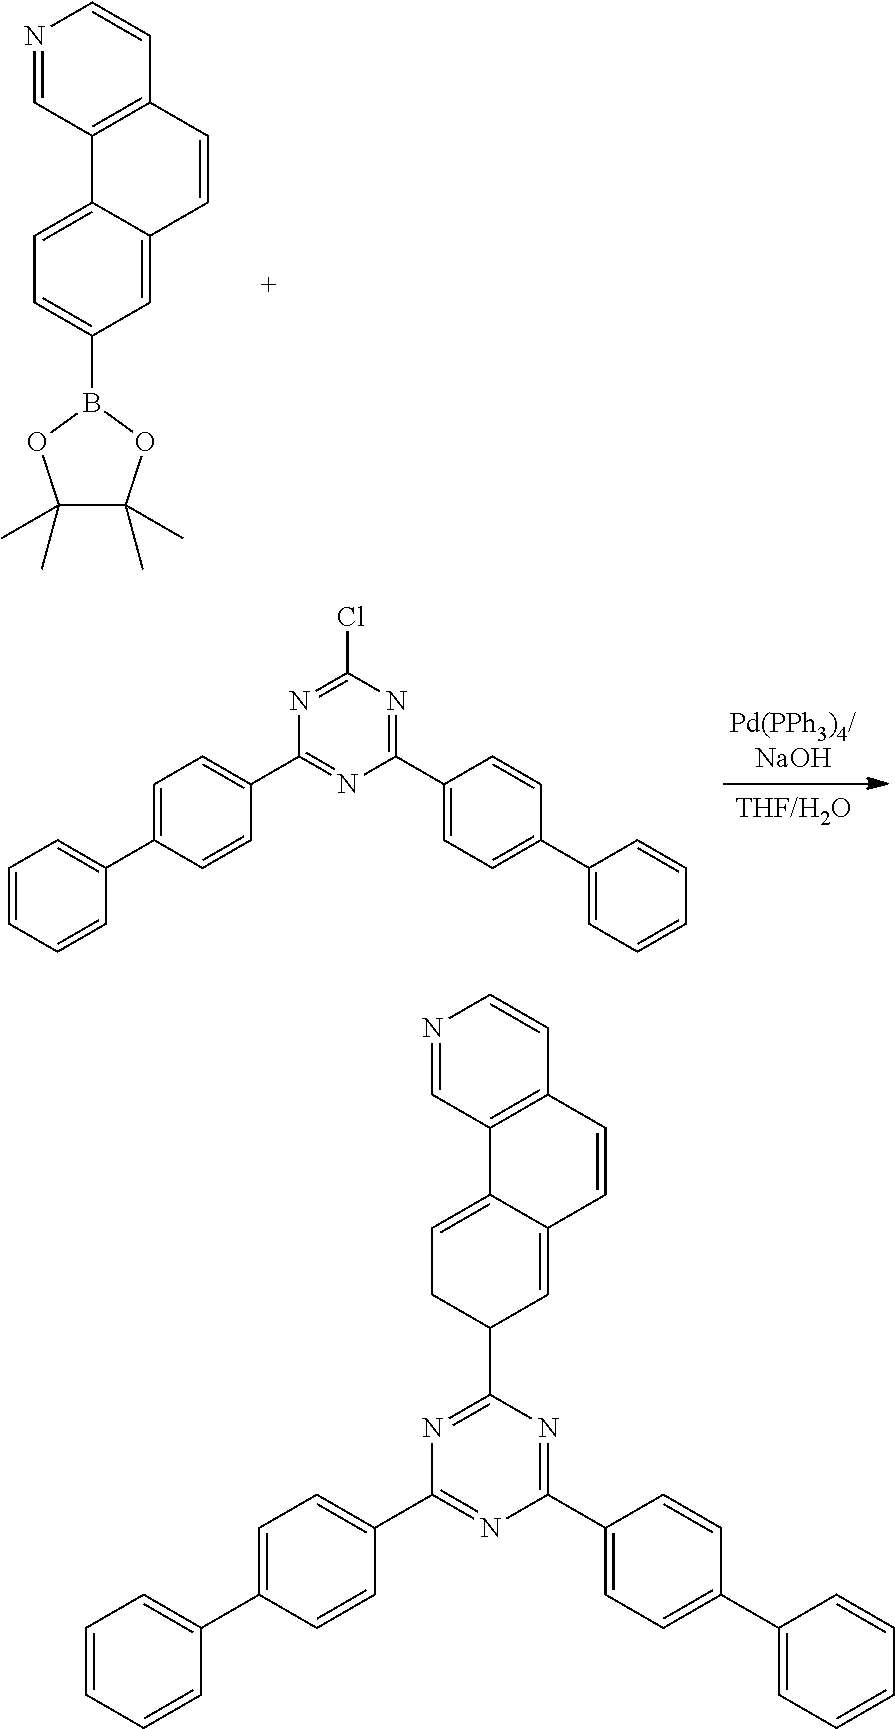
N1=C(Cl)N=C(C2=CC=C(C3=CC=CC=C3)C=C2)N=C1C1=CC=C(C2=CC=CC=C2)C=C1.C1=C(B2OC(C)(C)C(C)(C)O2)C=C2C(=C1)C1=C(C=C2)C=CN=C1.N1=C(C2CC=C3C(=C2)C=CC2=C3C=NC=C2)N=C(C2=CC=C(C3=CC=CC=C3)C=C2)N=C1C1=CC=C(C2=CC=CC=C2)C=C1
